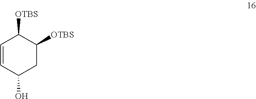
C1=CC(O)CC([OTBS])C1[OTBS]
